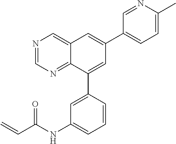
N1=CN=C2C(=C1)C=C(C1=CC=C(C)N=C1)C=C2C1=CC(NC(C=C)=O)=CC=C1
